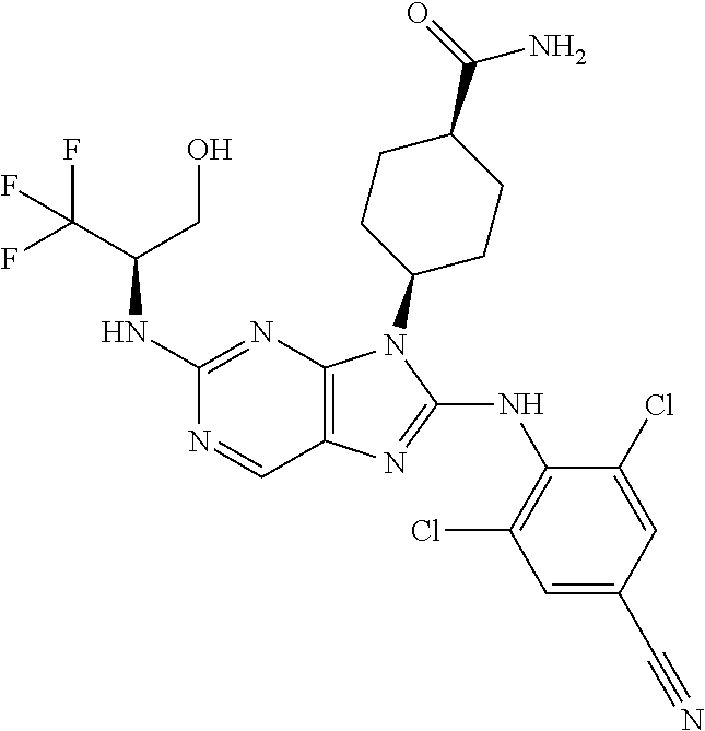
C1(NC(CO)C(F)(F)F)=NC2=C(C=N1)N=C(NC1=C(Cl)C=C(C#N)C=C1Cl)N2C1CCC(C(=O)N)CC1
